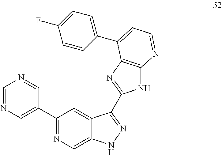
C1(C2=CN=CN=C2)=NC=C2C(=C1)C(C1=NC3=C(N1)N=CC=C3C1=CC=C(F)C=C1)=NN2
